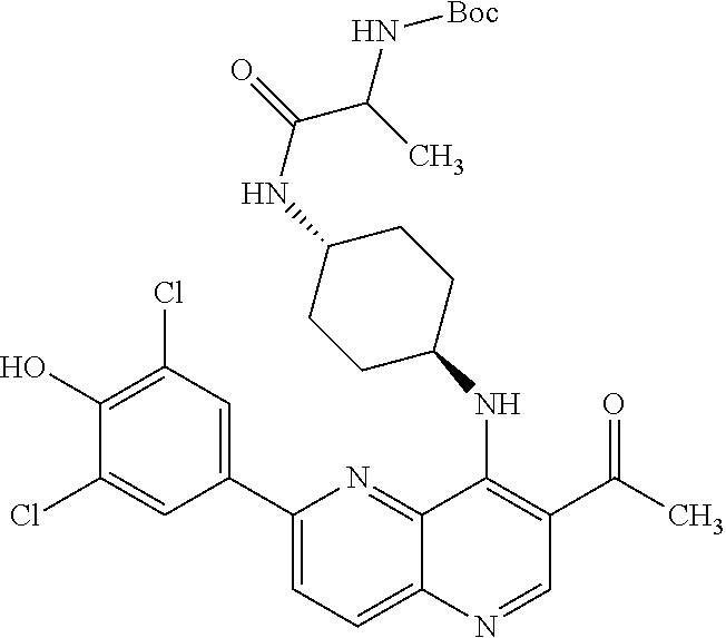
C1(C2=CC(Cl)=C(O)C(Cl)=C2)=CC=C2C(=N1)C(NC1CCC(NC(C(N[Boc])C)=O)CC1)=C(C(=O)C)C=N2
